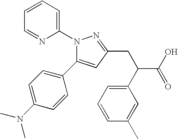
N1(C2=CC=CC=N2)C(C2=CC=C(N(C)C)C=C2)=CC(CC(C(O)=O)C2=CC=CC(C)=C2)=N1
